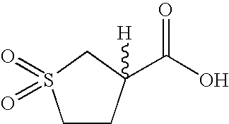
C1CC([H])(C(O)=O)CS1(=O)=O
